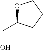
OCC1OCCC1
